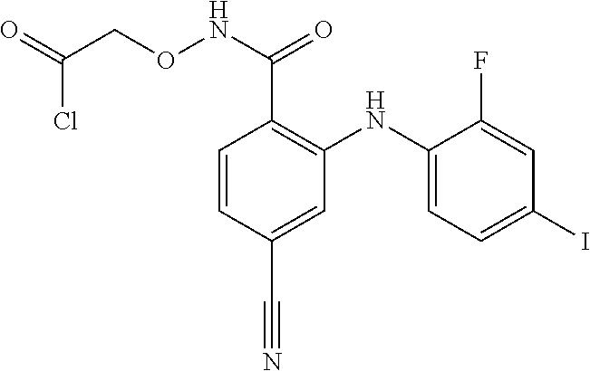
C1=CC(C#N)=CC(NC2=CC=C(I)C=C2F)=C1C(NOCC(=O)Cl)=O
